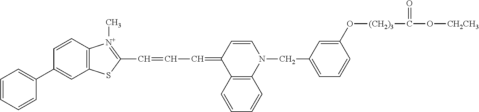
C1=CC2=C(C=C1C1=CC=CC=C1)SC(C=CC=C1C3=C(N(CC4=CC=CC(O[(CH2)3]C(=O)O[CH2CH3])=C4)C=C1)C=CC=C3)=[N+]2C
